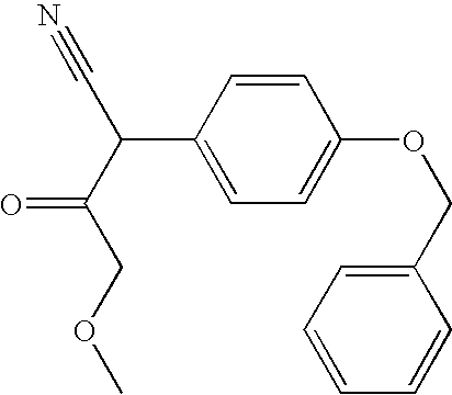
C1=CC(C(C(COC)=O)C#N)=CC=C1OCC1=CC=CC=C1
